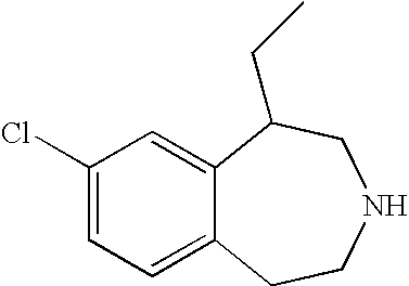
C1=C(Cl)C=C2C(=C1)CCNCC2CC
